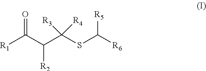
[R1]C(C(C(SC([R6])[R5])([R3])[R4])[R2])=O
